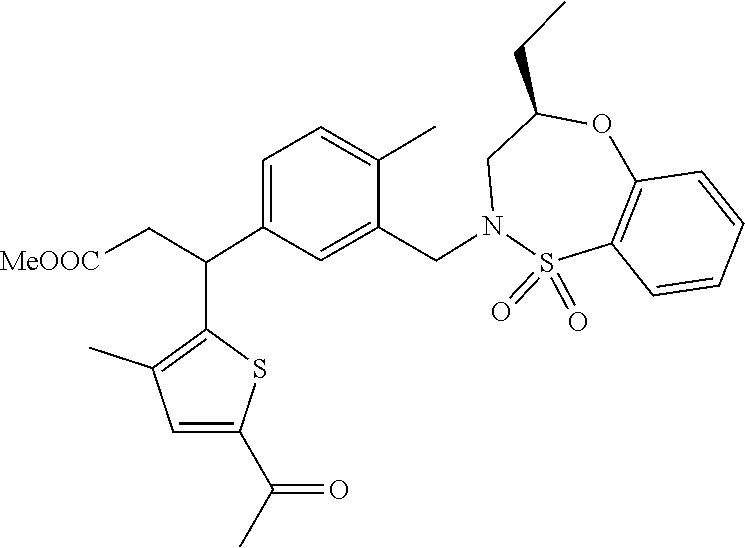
S1(=O)(=O)C2=C(C=CC=C2)OC(CC)CN1CC1=CC(C(C2=C(C)C=C(C(C)=O)S2)C[MeOOC])=CC=C1C
